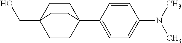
C12(CO)CCC(C3=CC=C(N(C)C)C=C3)(CC1)CC2
